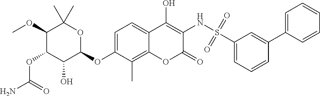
NC(=O)OC1C(O)C(OC2=CC=C3C(=C2C)OC(=O)C(NS(=O)(C2=CC=CC(C4=CC=CC=C4)=C2)=O)=C3O)OC(C)(C)C1OC
